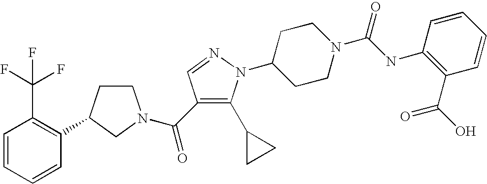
C1=CC=CC(C2CCN(C(=O)C3=C(C4CC4)N(C4CCN(C(NC5=C(C(O)=O)C=CC=C5)=O)CC4)N=C3)C2)=C1C(F)(F)F
